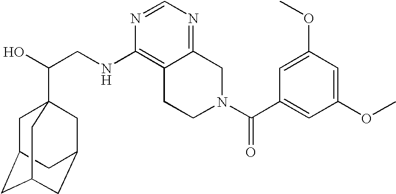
C(CNC1=C2C(=NC=N1)CN(C(=O)C1=CC(OC)=CC(OC)=C1)CC2)(O)C12CC3CC(CC(C1)C3)C2
